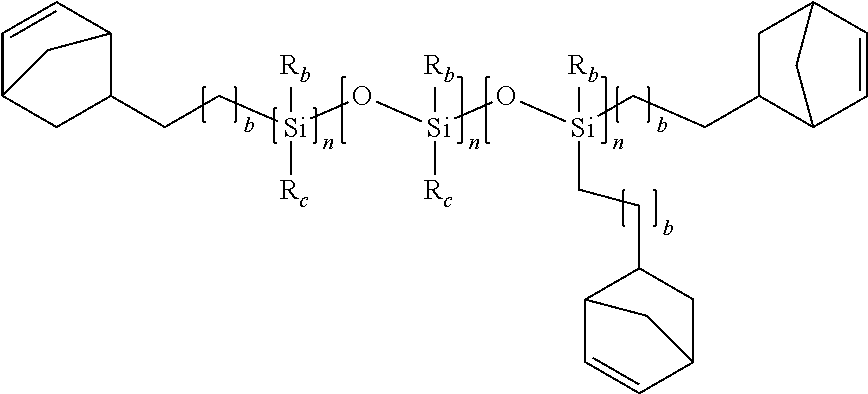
C1(CC[Si](O[Si](O[Si](CCC2CC3C=CC2C3)([Rb])CCC2CC3C=CC2C3)([Rb])[Rc])([Rb])[Rc])C2C=CC(C1)C2
